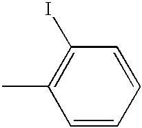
C1=CC=CC(I)=C1C
